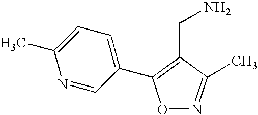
O1N=C(C)C(CN)=C1C1=CC=C(C)N=C1
